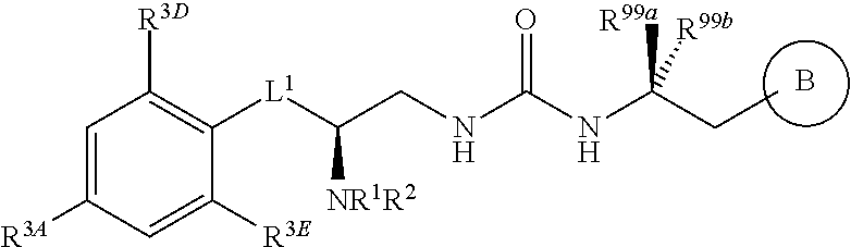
[L1](C(CNC(NC(CC)([R99a])[R99b])=O)[NR1R2])C1=C([R3D])C=C([R3A])C=C1[R3E].B
